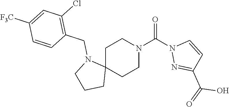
C1C2(CCN(C(=O)N3N=C(C(O)=O)C=C3)C1)N(CC1=C(Cl)C=C([F3C])C=C1)CCC2
